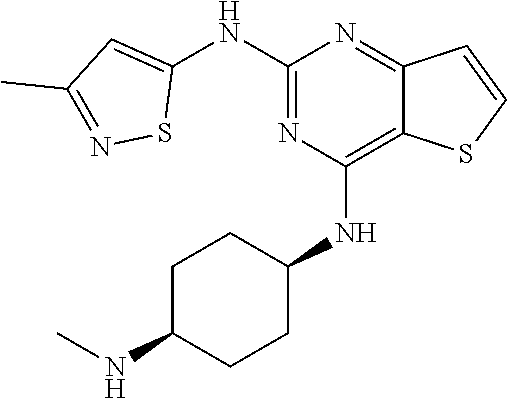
C1(NC2=CC(C)=NS2)=NC(NC2CCC(NC)CC2)=C2C(=N1)C=CS2
